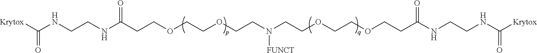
[Krytox]C(NCCNC(CCOCCOCCN(CCOCCOCCC(NCCNC([Krytox])=O)=O)[FUNCT])=O)=O
